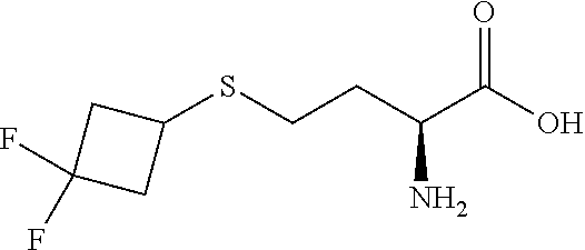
C1(SCCC(C(O)=O)N)CC(F)(F)C1
